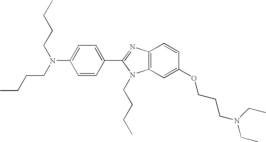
C1(C2=NC3=C(N2CCCC)C=C(OCCCN(CC)CC)C=C3)=CC=C(N(CCCC)CCCC)C=C1
